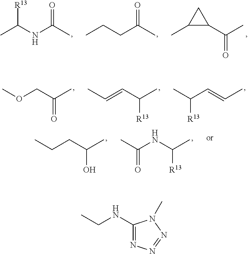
CC(NC(C)=O)[R13].CCCC(C)=O.C1(C)C(C(C)=O)C1.COCC(C)=O.CC=CC(C)[R13].CC(C=CC)[R13].CCCC(C)O.CC(NC(C)[R13])=O.CCNC1=NN=NN1C
